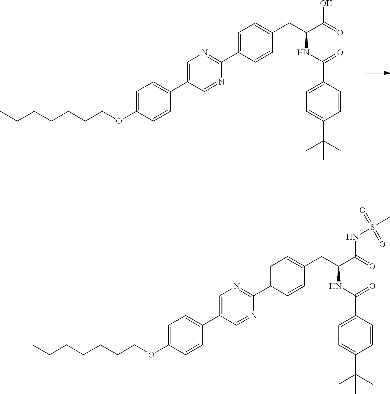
C1=C(C2=NC=C(C3=CC=C(OCCCCCCC)C=C3)C=N2)C=CC(CC(C(NS(C)(=O)=O)=O)NC(C2=CC=C(C(C)(C)C)C=C2)=O)=C1.C1=C(C2=NC=C(C3=CC=C(OCCCCCCC)C=C3)C=N2)C=CC(CC(C(O)=O)NC(C2=CC=C(C(C)(C)C)C=C2)=O)=C1
